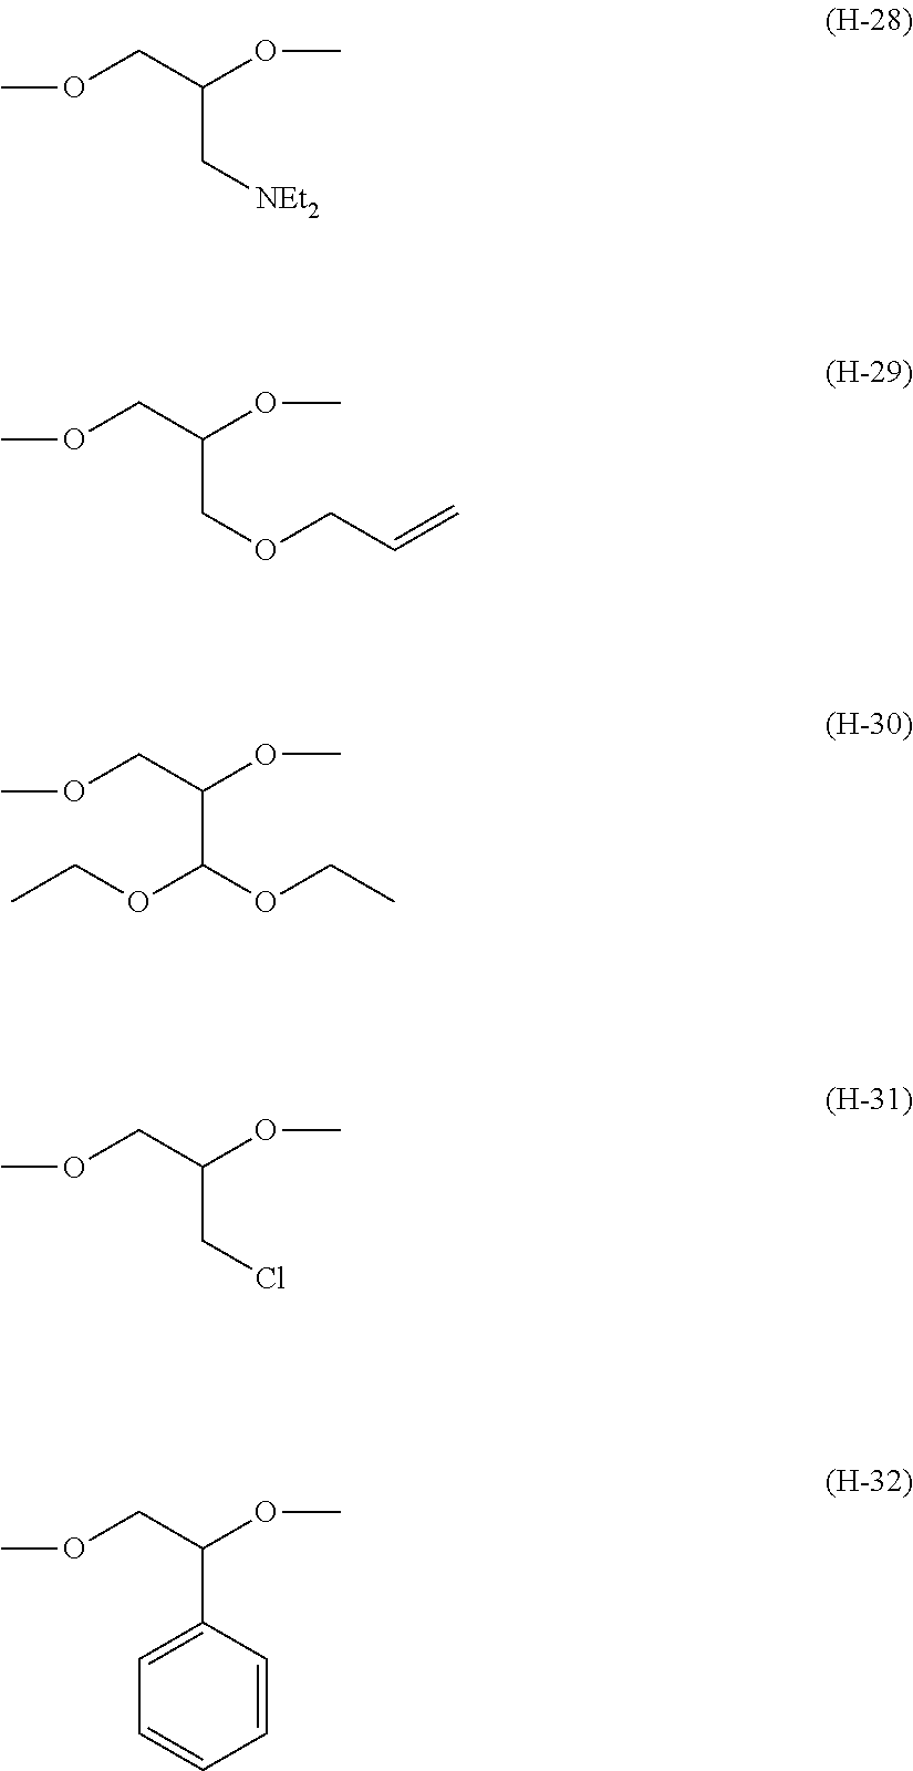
COCC(OC)C[NEt2].COCC(OC)COCC=C.COCC(OC)C(OCC)OCC.COCC(OC)CCl.COCC(OC)C1=CC=CC=C1
